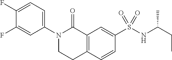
N1(C2=CC=C(F)C(F)=C2)CCC2=C(C1=O)C=C(S(NC(CC)C)(=O)=O)C=C2
